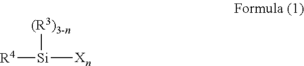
[R4][Si]([(R3)3-n])[Xn]
